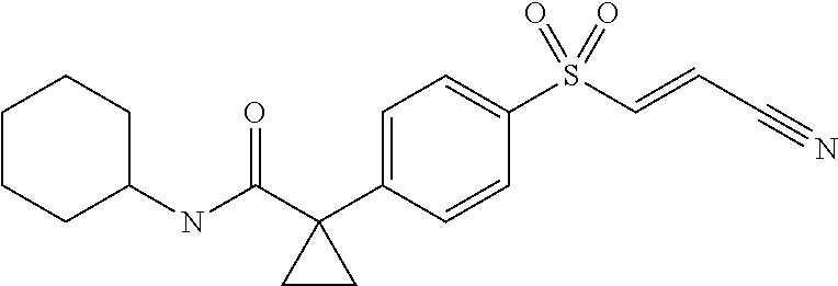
C1=C(C2(C(NC3CCCCC3)=O)CC2)C=CC(S(C=CC#N)(=O)=O)=C1
